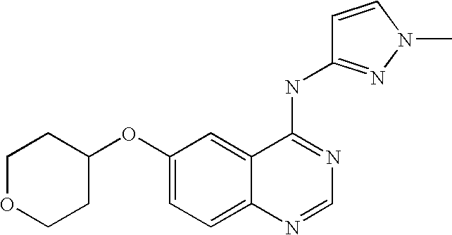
C1OCCC(OC2=CC=C3C(=C2)C(NC2=NN(C)C=C2)=NC=N3)C1
